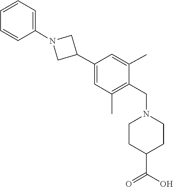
C1=CC=C(N2CC(C3=CC(C)=C(CN4CCC(C(=O)O)CC4)C(C)=C3)C2)C=C1
